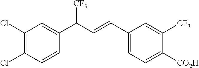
C1(Cl)=C(Cl)C=CC(C(C=CC2=CC=C([CO2H])C([CF3])=C2)[CF3])=C1
